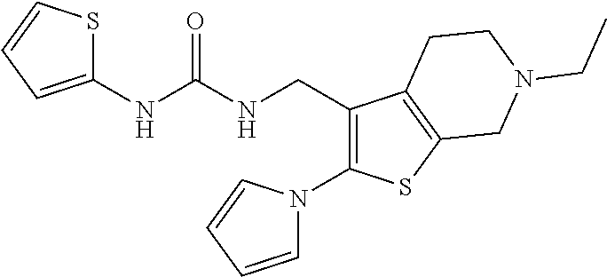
C1(CNC(NC2=CC=CS2)=O)=C(N2C=CC=C2)SC2=C1CCN(CC)C2
